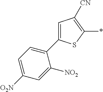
C1(C2=CC=C([O2N])C=C2[NO2])=CC([CN])=C(*)S1
